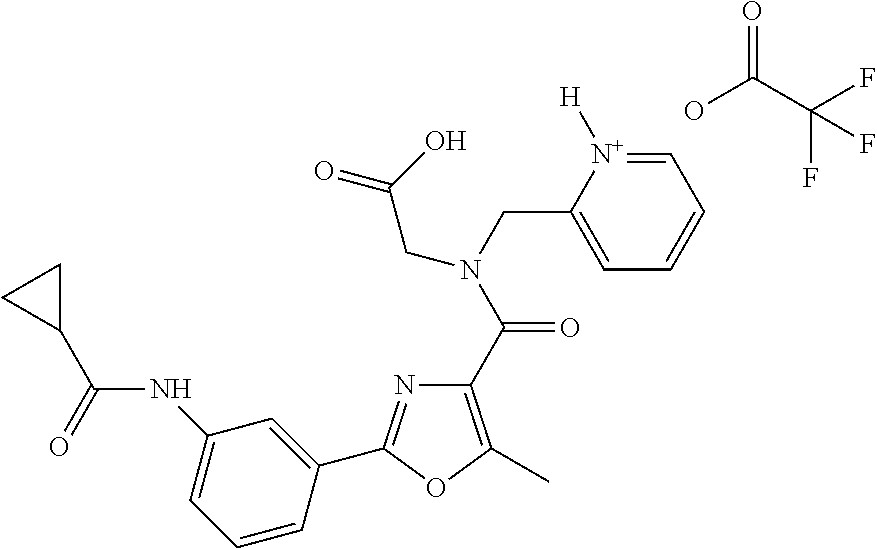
C1(C(=O)N(CC2=CC=CC=[N+]2[H])CC(O)=O)=C(C)OC(C2=CC(NC(=O)C3CC3)=CC=C2)=N1.OC(=O)C(F)(F)F
